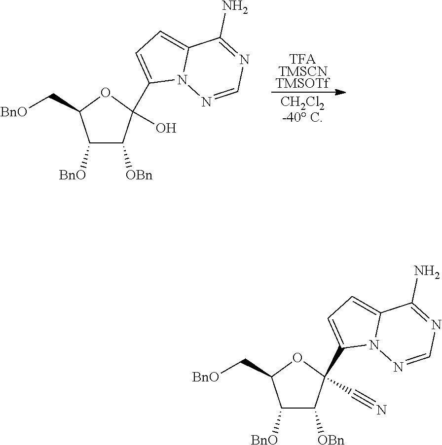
C1([BnO])C([OBn])C(O)(C2=CC=C3N2N=CN=C3N)OC1C[BnO].[TFATMSCNTMSOTf].[CH2Cl2-40 C].C1([BnO])C([OBn])C(C#N)(C2=CC=C3N2N=CN=C3N)OC1C[BnO]
